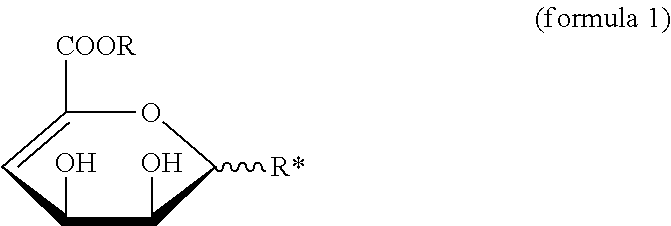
C1([R*])OC([COOR])=CC(O)C1O
